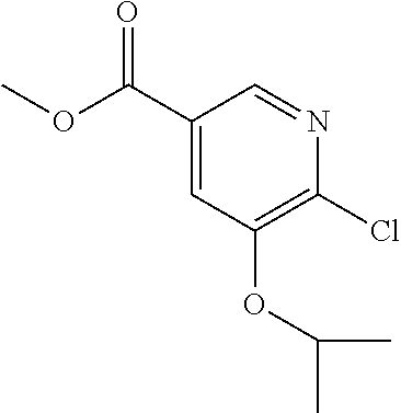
O(C(C1=CC(OC(C)C)=C(Cl)N=C1)=O)C
